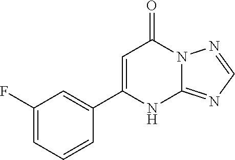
C12=NC=NN1C(=O)C=C(C1=CC(F)=CC=C1)N2
